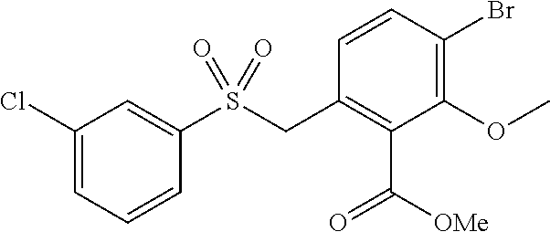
C1(Cl)=CC=CC(S(CC2=C(C([OMe])=O)C(OC)=C(Br)C=C2)(=O)=O)=C1
